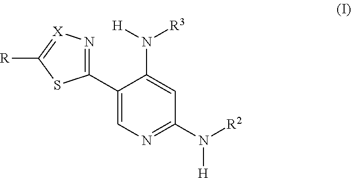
C1(C2=N[X]=C([R])S2)=CN=C(N([R2])[H])C=C1N([H])[R3]
